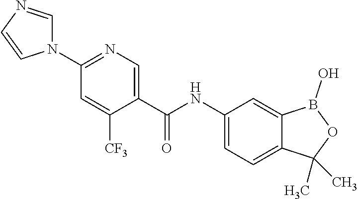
C1=C([CF3])C(C(NC2=CC=C3C(=C2)B(O)OC3(C)C)=O)=CN=C1N1C=NC=C1
